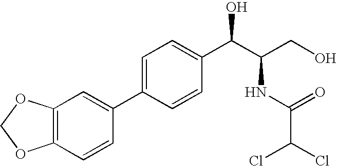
C1(C2=CC=C(C(C(CO)NC(C(Cl)Cl)=O)O)C=C2)=CC2=C(C=C1)OCO2
